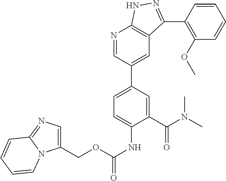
N1=CC(C2=CC=C(NC(=O)OCC3=CN=C4N3C=CC=C4)C(C(N(C)C)=O)=C2)=CC2=C1NN=C2C1=C(OC)C=CC=C1
